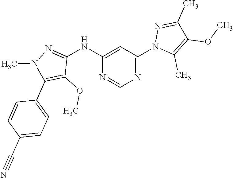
C1(NC2=NN(C)C(C3=CC=C(C#N)C=C3)=C2OC)=CC(N2C(C)=C(OC)C(C)=N2)=NC=N1
